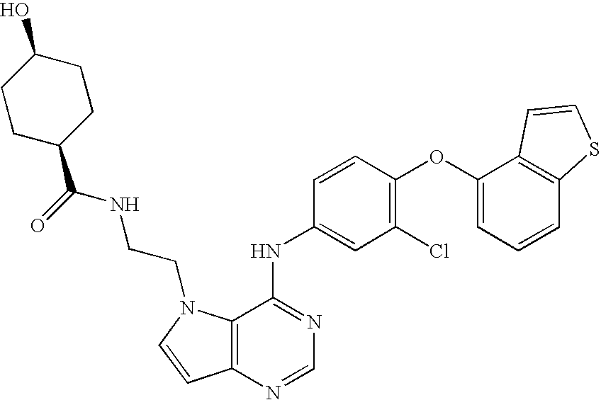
C12=C(N=CN=C1NC1=CC(Cl)=C(OC3=CC=CC4=C3C=CS4)C=C1)C=CN2CCNC(C1CCC(O)CC1)=O
